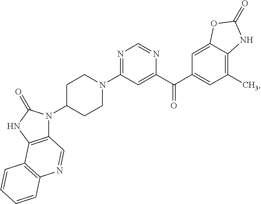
N1=C(N2CCC(N3C4=C(NC3=O)C3=C(N=C4)C=CC=C3)CC2)C=C(C(C2=CC(C)=C3C(=C2)OC(=O)N3)=O)N=C1
